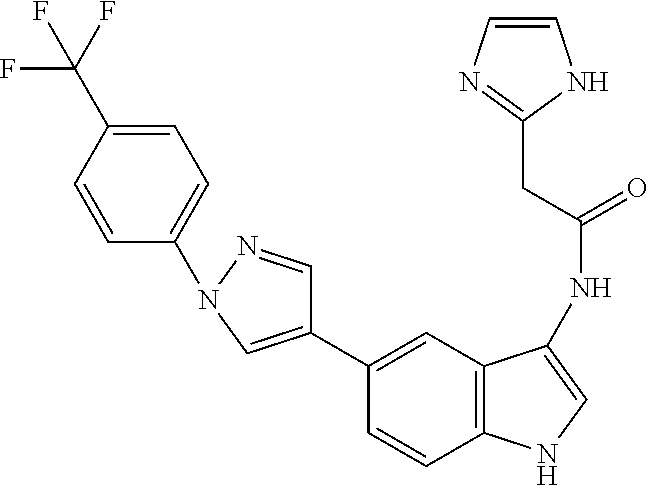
C1(C2=CN(C3=CC=C(C(F)(F)F)C=C3)N=C2)=CC2=C(C=C1)NC=C2NC(CC1=NC=CN1)=O
